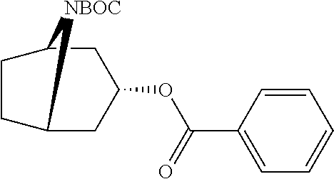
C(C1=CC=CC=C1)(OC1CC2CCC(C1)[NBOC]2)=O
